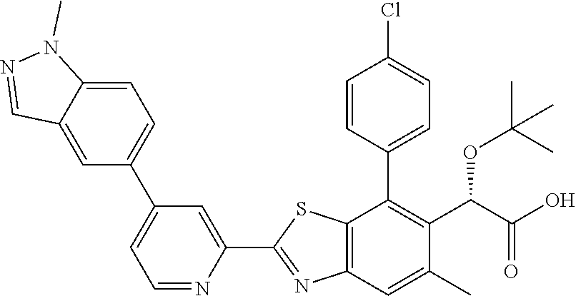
C1(C2=CC(C3=CC=C4C(=C3)C=NN4C)=CC=N2)=NC2=C(S1)C(C1=CC=C(Cl)C=C1)=C(C(OC(C)(C)C)C(=O)O)C(C)=C2
